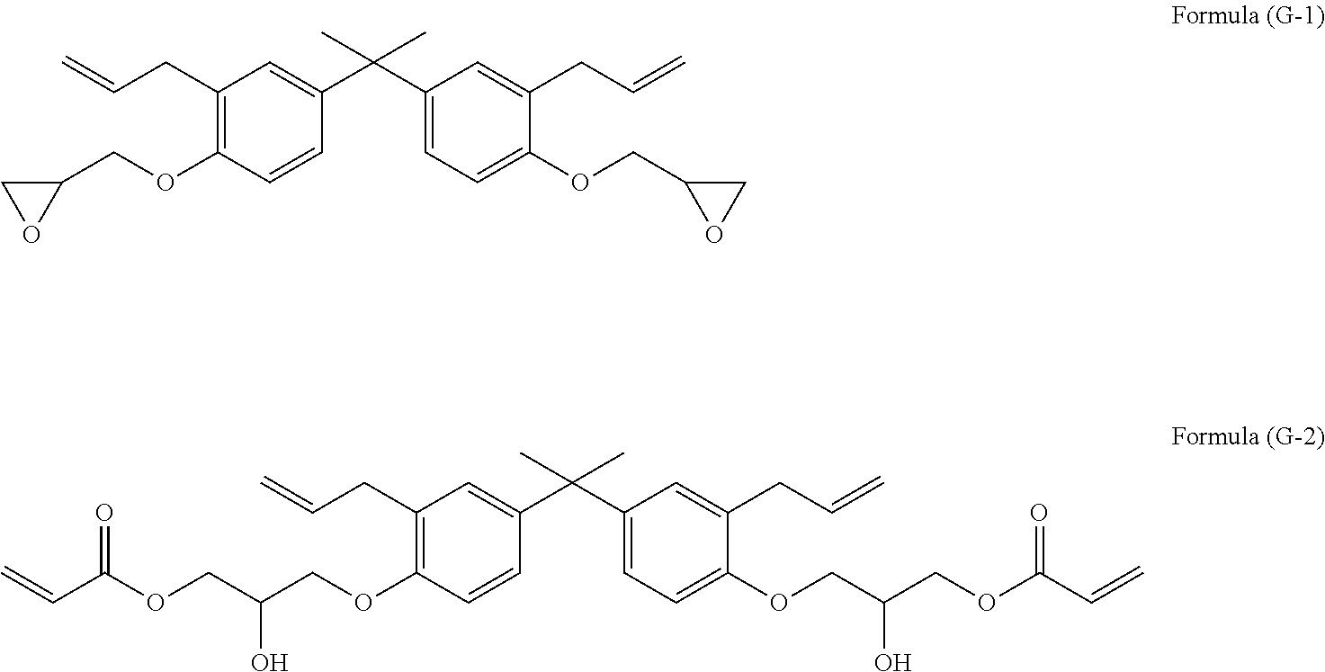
C1C(COC2=C(CC=C)C=C(C(C)(C)C3=CC=C(OCC4CO4)C(CC=C)=C3)C=C2)O1.C(=C)C(=O)OCC(O)COC1=C(CC=C)C=C(C(C)(C)C2=CC=C(OCC(O)COC(C=C)=O)C(CC=C)=C2)C=C1
